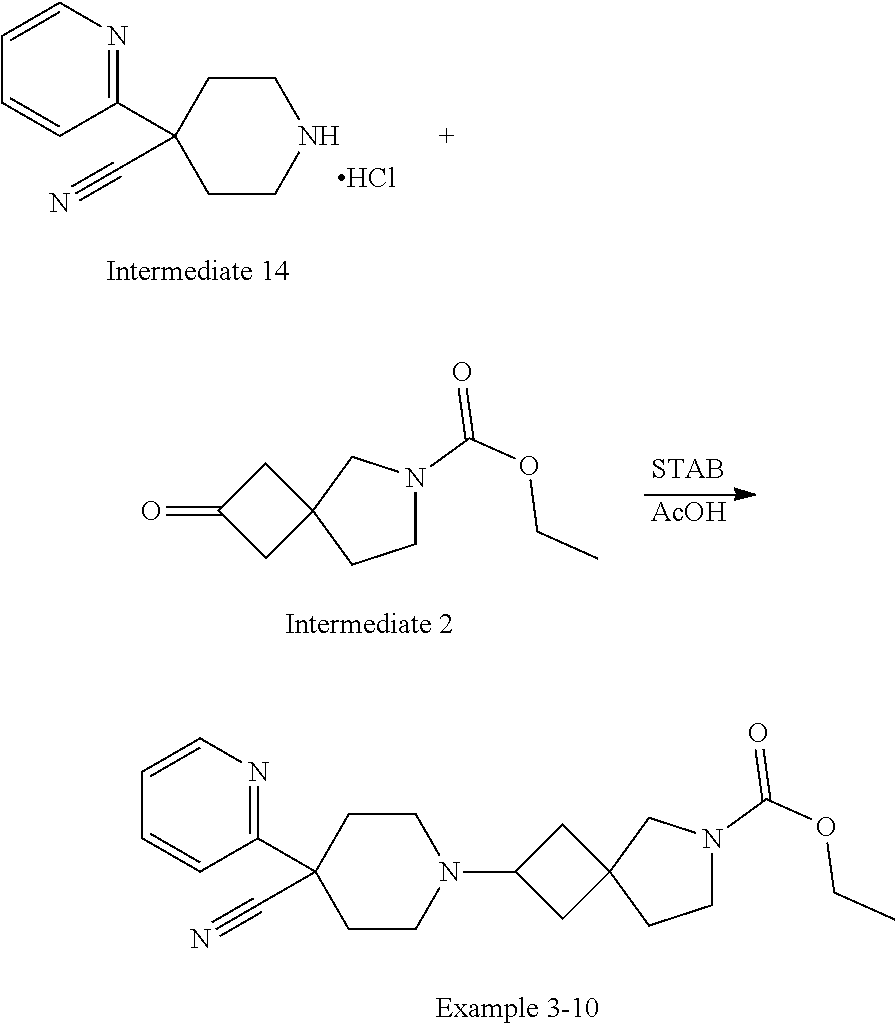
C1N(C(OCC)=O)CC2(C1)CC(N1CCC(C3=NC=CC=C3)(C#N)CC1)C2.C1(C2=NC=CC=C2)(C#N)CCNCC1.Cl.C1N(C(OCC)=O)CC2(C1)CC(=O)C2.[AcOH]
